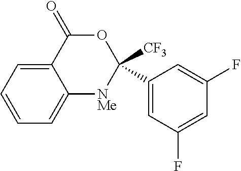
C1=CC=C2C(=C1)[NMe]C([CF3])(C1=CC(F)=CC(F)=C1)OC2=O
